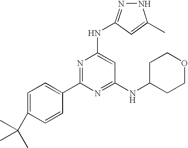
N1N=C(NC2=CC(NC3CCOCC3)=NC(C3=CC=C(C(C)(C)C)C=C3)=N2)C=C1C
